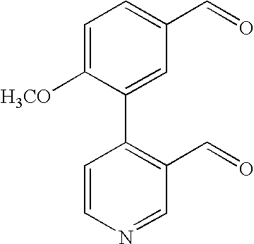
C1=CN=CC(C=O)=C1C1=CC(C=O)=CC=C1[H3CO]
